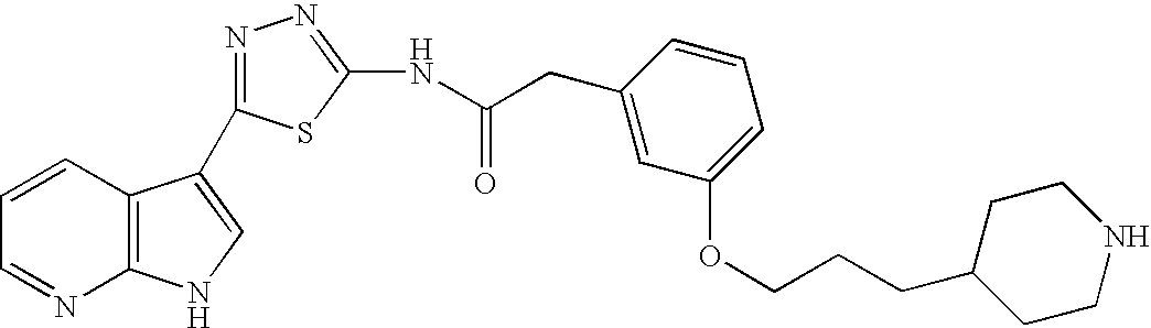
C1=CC2=C(N=C1)NC=C2C1=NN=C(NC(CC2=CC(OCCCC3CCNCC3)=CC=C2)=O)S1
